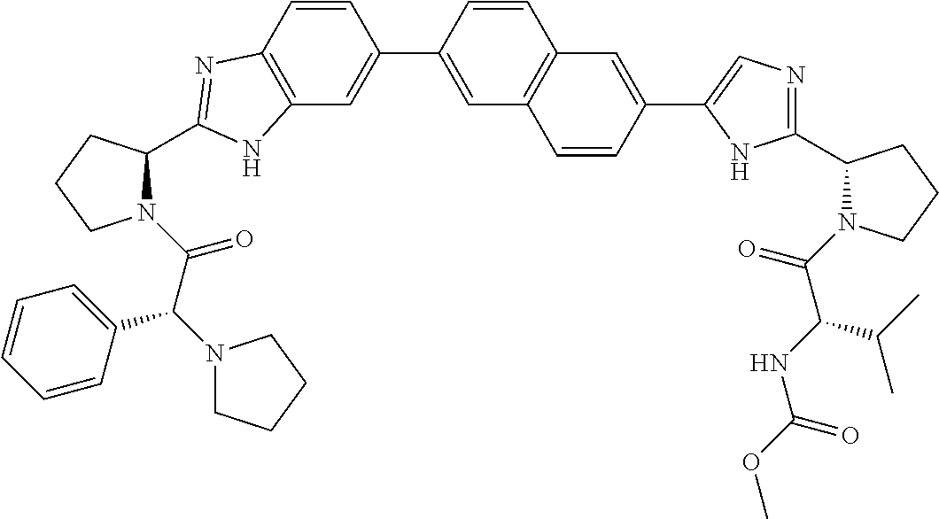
C12=C(C=C(C3=CC4=C(C=C3)C=C(C3=CN=C(C5N(C(=O)C(C(C)C)NC(=O)OC)CCC5)N3)C=C4)C=C1)NC(C1N(C(=O)C(N3CCCC3)C3=CC=CC=C3)CCC1)=N2
